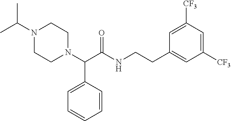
C(N1CCN(C(C(NCCC2=CC([CF3])=CC([CF3])=C2)=O)C2=CC=CC=C2)CC1)(C)C
